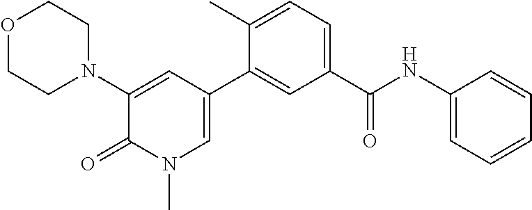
O1CCN(C2=CC(C3=CC(C(NC4=CC=CC=C4)=O)=CC=C3C)=CN(C)C2=O)CC1
